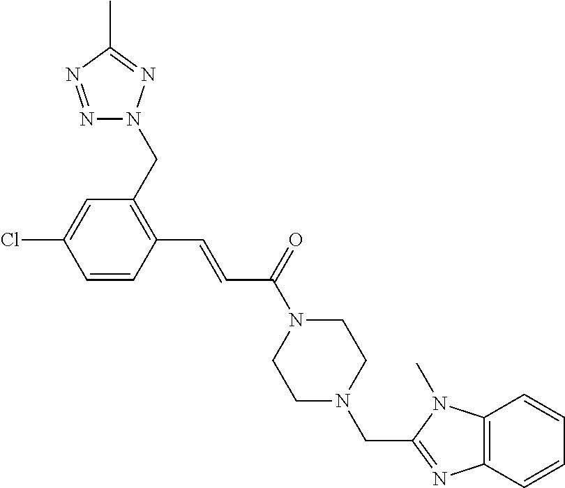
C1N(CC2=NC3=C(N2C)C=CC=C3)CCN(C(=O)C=CC2=C(CN3N=NC(C)=N3)C=C(Cl)C=C2)C1
